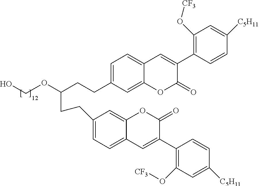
C1=C(CCC(CCC2=CC=C3C(=C2)OC(=O)C(C2=C(O[CF3])C=C([C5H11])C=C2)=C3)OCO)C=C2C(=C1)C=C(C1=C(O[CF3])C=C([C5H11])C=C1)C(=O)O2
